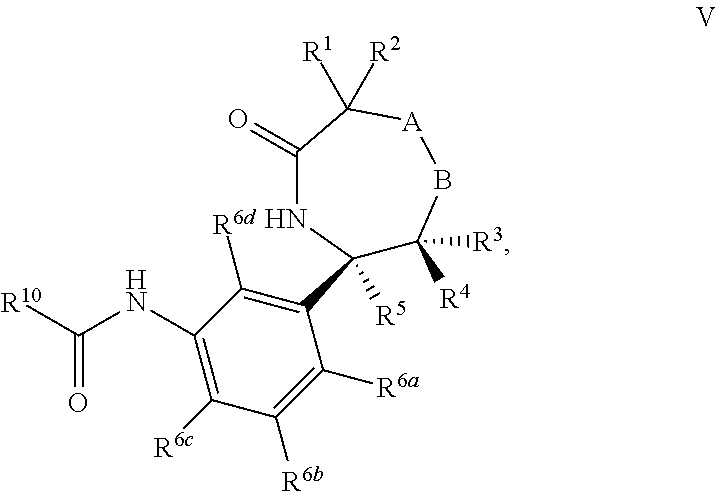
C1(NC([R10])=O)=C([R6c])C([R6b])=C([R6a])C(C2([R5])C([R4])([R3])B[A]C([R1])([R2])C(=O)N2)=C1[R6d]
